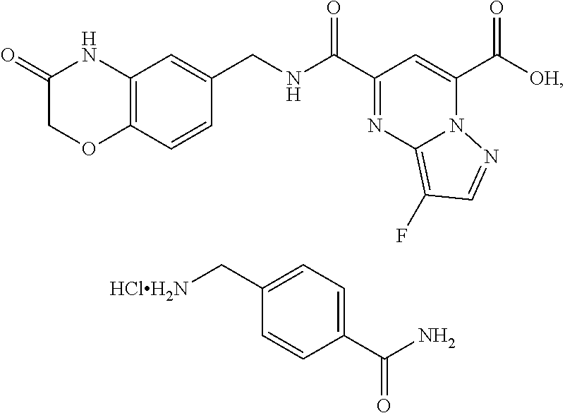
[HClH2N]CC1=CC=C(C(N)=O)C=C1.C(C1=NC2=C(F)C=NN2C(C([OH])=O)=C1)(=O)NCC1=CC2=C(C=C1)OCC(=O)N2
